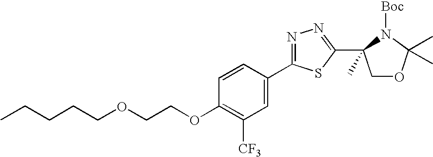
C(CCCOCCOC1=C([CF3])C=C(C2=NN=C(C3(C)COC(C)(C)N3[Boc])S2)C=C1)C
